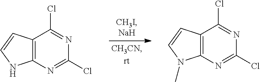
C12=C(N=C(Cl)N=C1Cl)NC=C2.C12=C(N=C(Cl)N=C1Cl)N(C)C=C2
